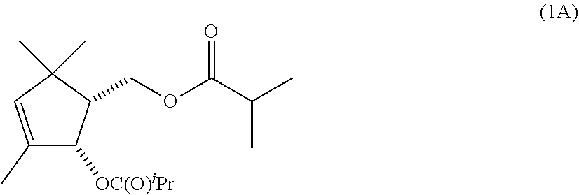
C(C(C)C)(OCC1C(C)(C)C=C(C)C1[OC(O)iPr])=O
